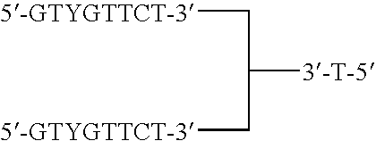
C([5-GTYGTTCT-3])C(C[5-GTYGTTCT-3])[3-T-5]
